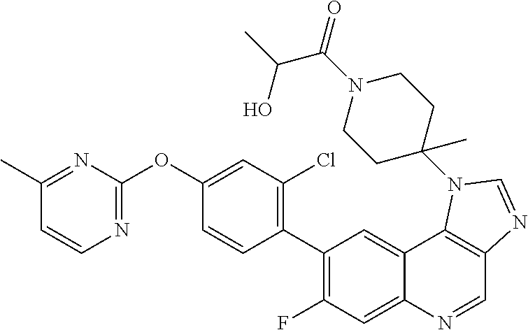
C1(C)=NC(OC2=CC(Cl)=C(C3=C(F)C=C4C(=C3)C3=C(C=N4)N=CN3C3(C)CCN(C(C(C)O)=O)CC3)C=C2)=NC=C1
